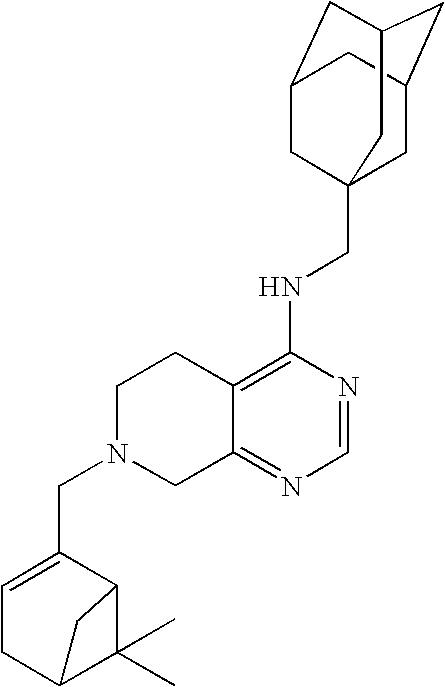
C12=C(NCC34CC5CC(CC(C3)C5)C4)N=CN=C1CN(CC1=CCC3C(C)(C)C1C3)CC2
